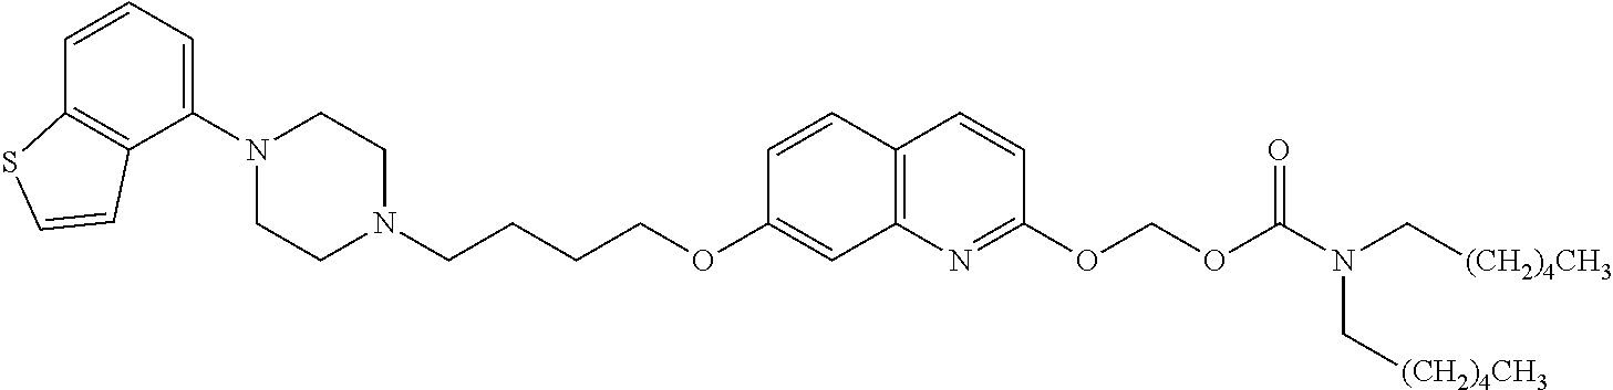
C1(N2CCN(CCCCOC3=CC4=C(C=C3)C=CC(OCOC(=O)N(C[(CH2)4CH3])C[(CH2)4CH3])=N4)CC2)=CC=CC2=C1C=CS2
